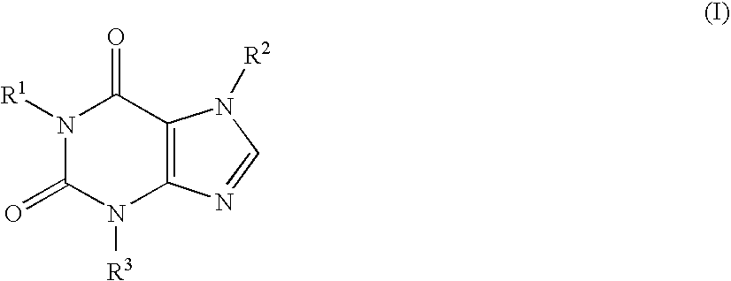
N1([R1])C(=O)N([R3])C2=C(C1=O)N([R2])C=N2
